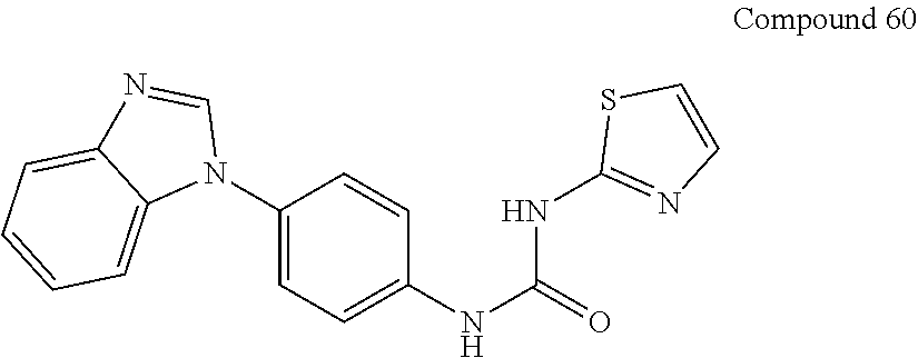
C1(N2C=NC3=CC=CC=C23)=CC=C(NC(=O)NC2=NC=CS2)C=C1
